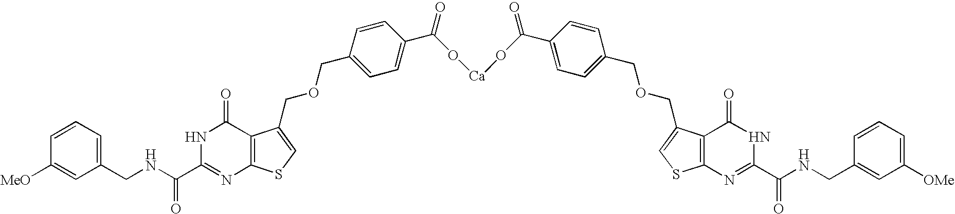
C1(CNC(C2=NC3=C(C(=O)N2)C(COCC2=CC=C(C(=O)O[Ca]OC(C4=CC=C(COCC5=CSC6=C5C(=O)NC(C(NCC5=CC([OMe])=CC=C5)=O)=N6)C=C4)=O)C=C2)=CS3)=O)=CC=CC([MeO])=C1
